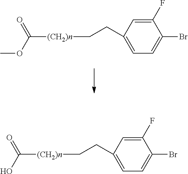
[(CH2)n](C(OC)=O)CCC1=CC=C(Br)C(F)=C1.[(CH2)n](C(O)=O)CCC1=CC=C(Br)C(F)=C1
